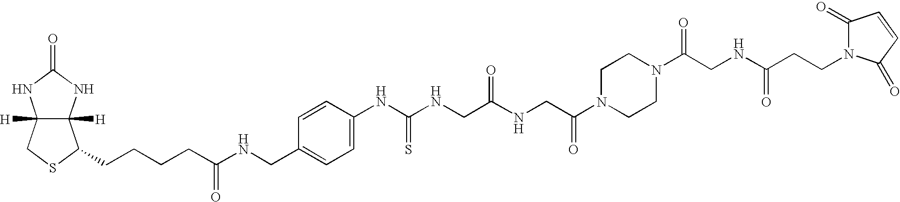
C12([H])C([H])(NC(=O)N1)C(CCCCC(NCC1=CC=C(NC(NCC(NCC(N3CCN(C(CNC(=O)CCN4C(=O)C=CC4=O)=O)CC3)=O)=O)=S)C=C1)=O)SC2
